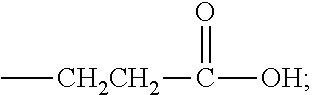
C[CH2CH2]C([OH])=O
